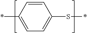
C1=CC(*)=CC=C1S*
